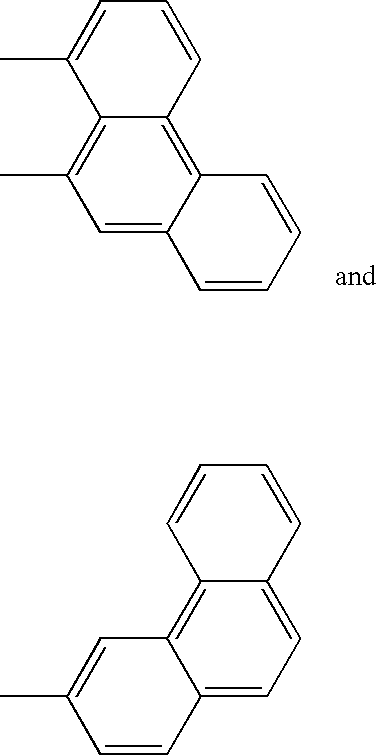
C1=C2C(=C3C(=C1C)C(C)=CC=C3)C=CC=C2.C12=CC=C3C(=C1C=C(C)C=C2)C=CC=C3
